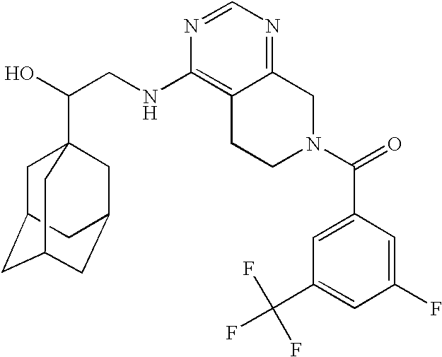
C(CNC1=C2C(=NC=N1)CN(C(=O)C1=CC(C(F)(F)F)=CC(F)=C1)CC2)(O)C12CC3CC(CC(C1)C3)C2
